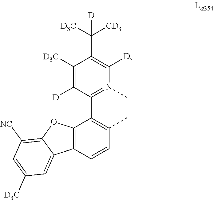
C1([D3C])=C([D])C(C2=C(C)C=CC3=C2OC2=C([NC])C=C([D3C])C=C32)=N(C)C([D])=C1C([CD3])([D3C])[D]
